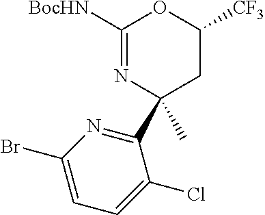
C1([BocHN])=NC(C2=NC(Br)=CC=C2Cl)(C)CC([CF3])O1
